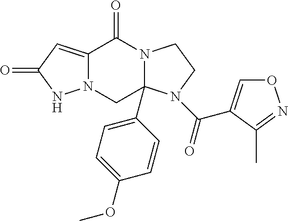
C12=CC(=O)NN1CC1(C3=CC=C(OC)C=C3)N(C2=O)CCN1C(=O)C1=CON=C1C
